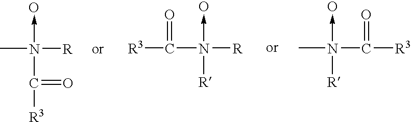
CN([R])(C([R3])=O)->O.C(N([R])([R])->O)([R3])=O.CN(C([R3])=O)([R])->O
